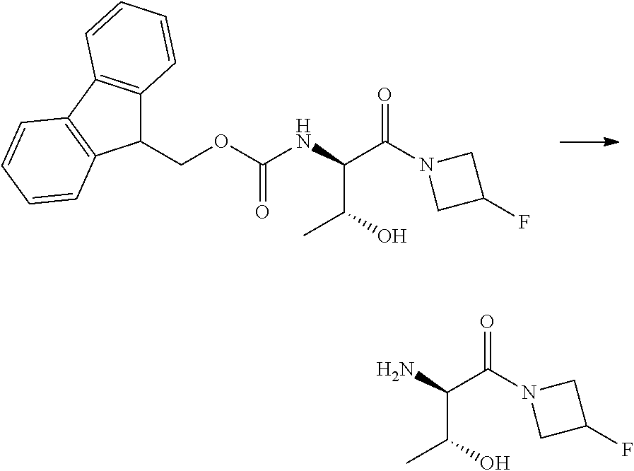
C1(COC(NC(C(N2CC(F)C2)=O)C(C)O)=O)C2=C(C3=C1C=CC=C3)C=CC=C2.NC(C(N1CC(F)C1)=O)C(C)O
